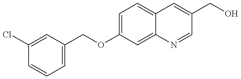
C1(Cl)=CC(COC2=CC=C3C(=C2)N=CC(CO)=C3)=CC=C1
